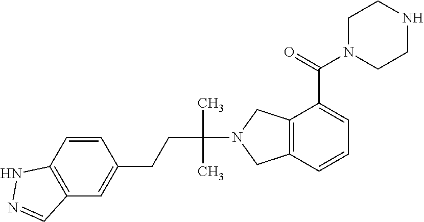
C1=CC2=C(C=C1CCC(N1CC3=C(C1)C(C(N1CCNCC1)=O)=CC=C3)(C)C)C=NN2
